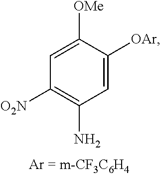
C1=C([OMe])C([OAr])=CC(N)=C1[O2N]
